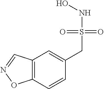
C12=C(C=CC(CS(NO)(=O)=O)=C1)ON=C2
